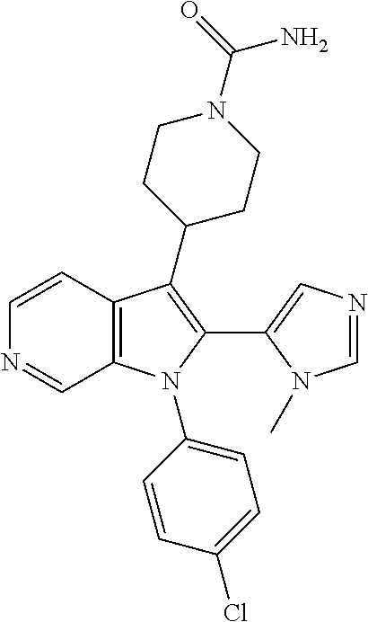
C1=CC2=C(C=N1)N(C1=CC=C(Cl)C=C1)C(C1=CN=CN1C)=C2C1CCN(C(=O)N)CC1
